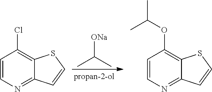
CC([ONa])C.C1=CN=C2C(=C1Cl)SC=C2.C1=CN=C2C(=C1OC(C)C)SC=C2
